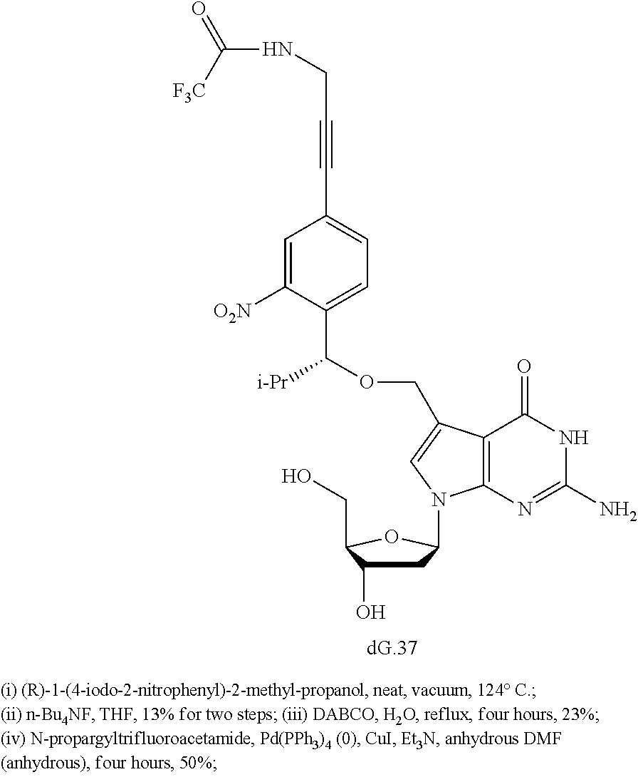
C1C(O)C(CO)OC1N1C2=C(C(=O)NC(N)=N2)C(COC(C2=CC=C(C#CCNC(=O)[F3C])C=C2[O2N])[i-Pr])=C1
